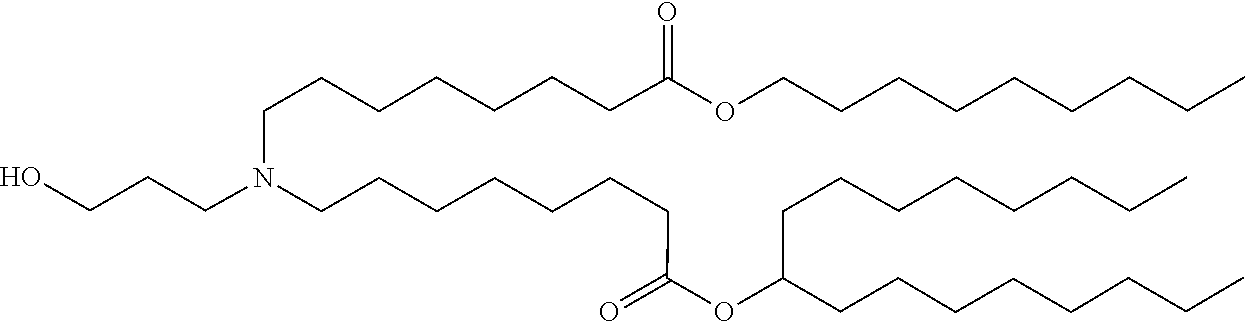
C(CCCC)CCCCOC(CCCCCCCN(CCCO)CCCCCCCC(OC(CCCCCCCC)CCCCCCCC)=O)=O
